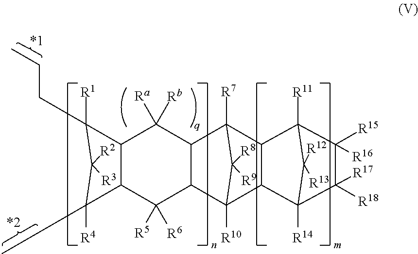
[R7]C12C3C(C([R10])(C4C([R5])([R6])C5C([R4])(C)C([R2])([R3])C([R1])(CCC)C5C([Ra])([Rb])C41)C2([R8])[R9])C1([R14])C([R17])([R18])C([R15])([R16])C3([R11])C1([R12])[R13]
